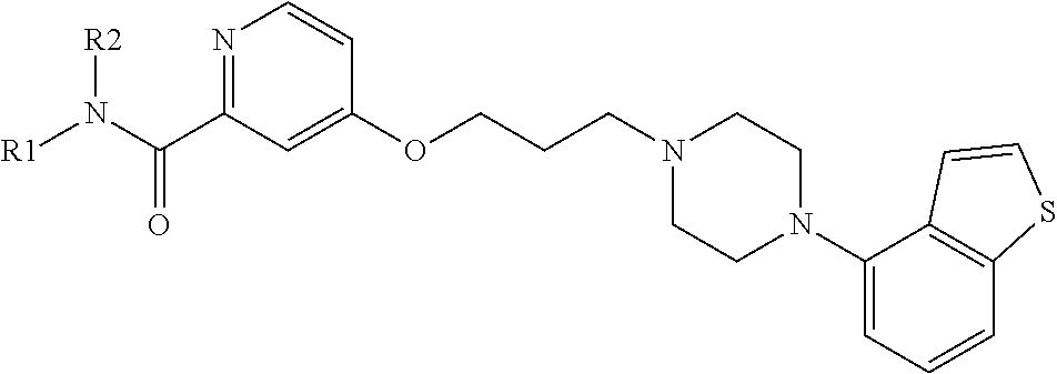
[R2]N(C(C1=NC=CC(OCCCN2CCN(C3=CC=CC4=C3C=CS4)CC2)=C1)=O)[R1]
